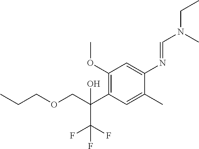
C1(OC)=C(C(COCCC)(O)C(F)(F)F)C=C(C)C(N=CN(CC)C)=C1
